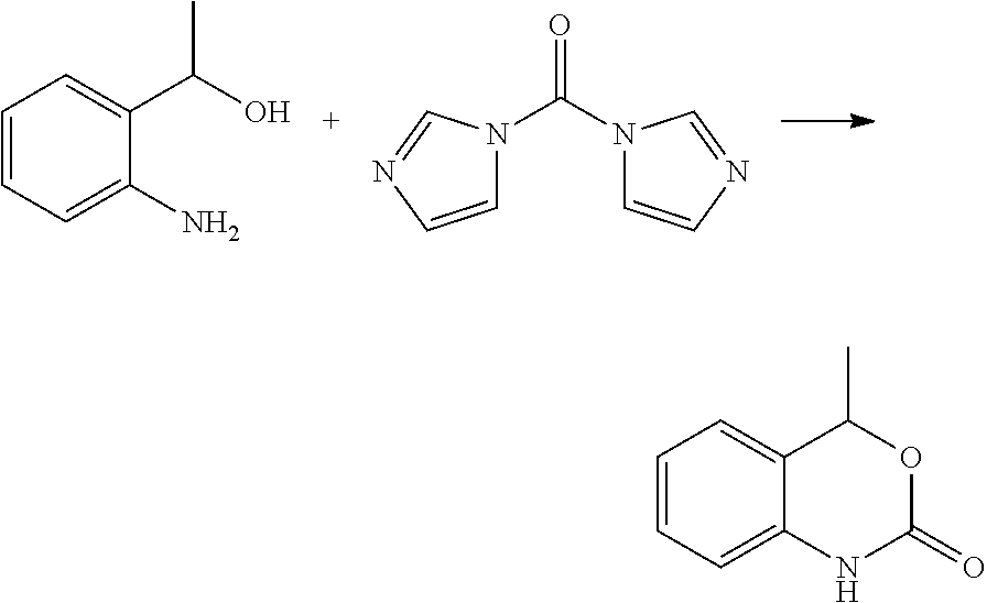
C1=CC=C(N)C(C(O)C)=C1.N1(C(=O)N2C=CN=C2)C=CN=C1.C1=CC=C2C(=C1)C(C)OC(=O)N2
